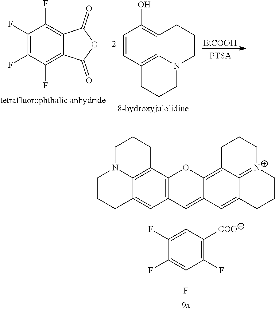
C1=CC2=C3C(=C1O)CCCN3CCC2.[EtCOOH].C1(F)=C(F)C(F)=C2C(=C1F)C(=O)OC2=O.C1CCC2=CC3=C(C4=C2N1CCC4)OC1=C2C4=[N+](CCCC4=CC1=C3C1=C(F)C(F)=C(F)C(F)=C1[COO])CCC2
